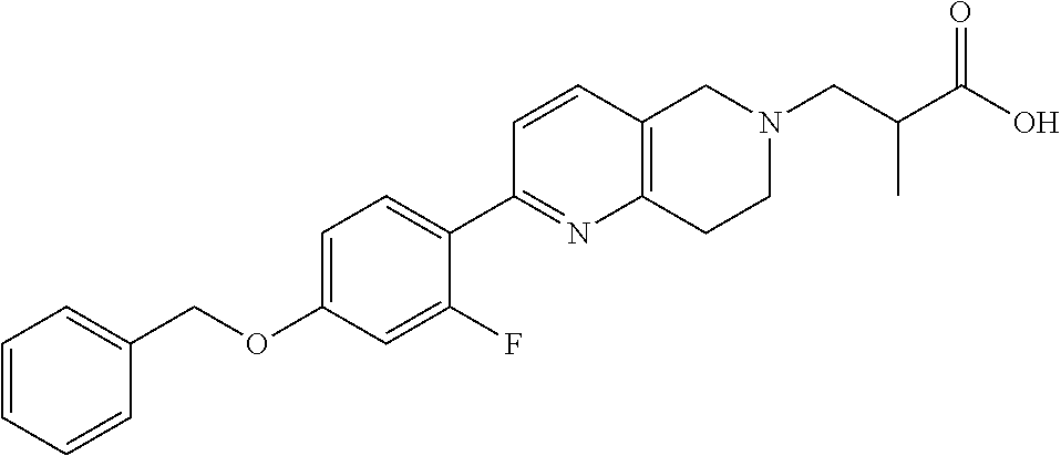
C1=CC=CC(COC2=CC=C(C3=NC4=C(C=C3)CN(CC(C(O)=O)C)CC4)C(F)=C2)=C1
